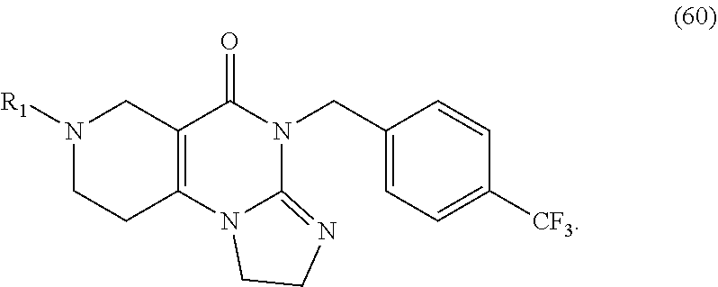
O=C1N(CC2=CC=C([CF3])C=C2)C2=NCCN2C2=C1CN([R1])CC2
